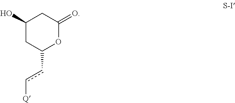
C1(O)CC(cc[Q])OC(=O)C1
